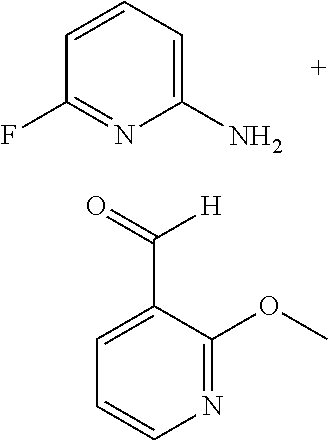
C1=CC=C(N)N=C1F.C1=C(C([H])=O)C(OC)=NC=C1
